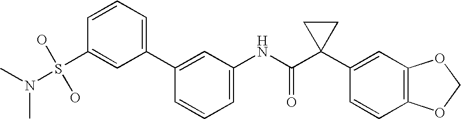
C1(C2=CC=CC(S(O)(O)N(C)C)=C2)=CC(NC(C2(C3=CC4=C(C=C3)OCO4)CC2)=O)=CC=C1
